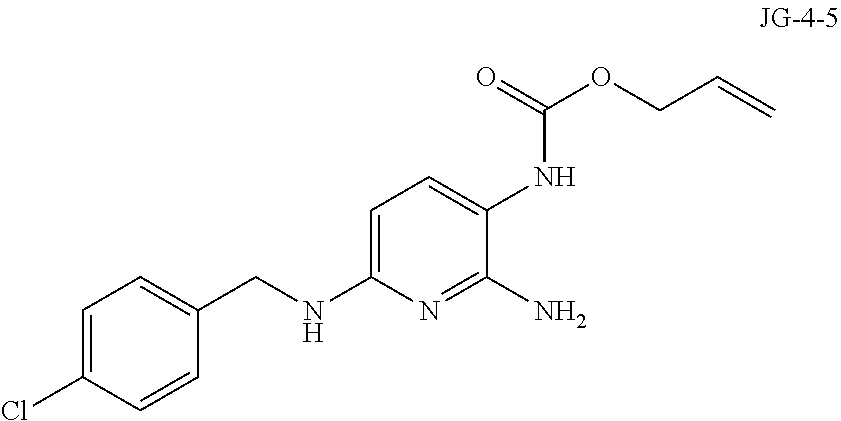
C1=C(CNC2=CC=C(NC(=O)OCC=C)C(N)=N2)C=CC(Cl)=C1
